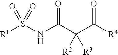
[R1]S(NC(C(C([R4])=O)([R2])[R3])=O)(=O)=O
